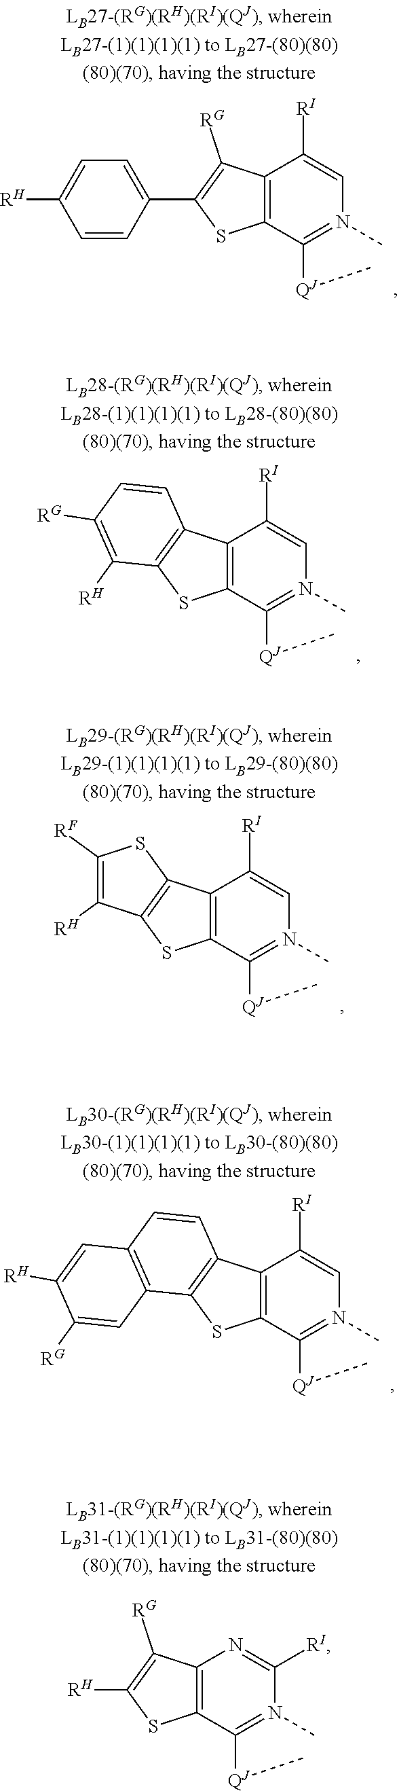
C12=C(C([QJ]C)=N(C)C=C1[RI])SC(C1=CC=C([RH])C=C1)=C2[RG].C12=C(C([QJ]C)=N(C)C=C1[RI])SC1=C2C=CC([RG])=C1[RH].C12=C(C([QJ]C)=N(C)C=C1[RI])SC1=C2SC([RF])=C1[RH].C12=C(C([QJ]C)=N(C)C=C1[RI])SC1=C2C=CC2=C1C=C([RG])C([RH])=C2.C12=C(C([QJ]C)=N(C)C([RI])=N1)SC([RH])=C2[RG]
